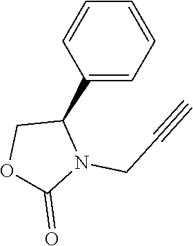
C1=CC(C2COC(=O)N2CC#C)=CC=C1
